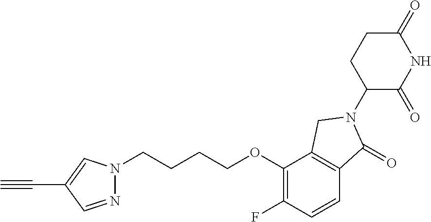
C1(=O)CCC(N2C(=O)C3=C(C(OCCCCN4N=CC(C#C)=C4)=C(F)C=C3)C2)C(=O)N1
